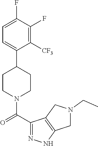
C1=C(F)C(F)=C([CF3])C(C2CCN(C(C3=NNC4=C3CN(CC)C4)=O)CC2)=C1
